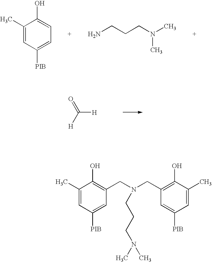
C1(C)=CC([PIB])=CC=C1O.NCCCN(C)C.C([H])(=O)[H].C1(C)=CC([PIB])=CC(CN(CC2=C(O)C(C)=CC([PIB])=C2)CCCN(C)C)=C1O
